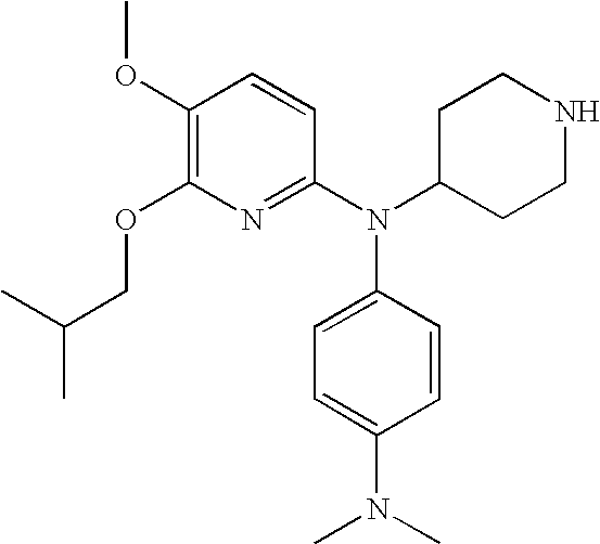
C1(N(C2=CC=C(N(C)C)C=C2)C2CCNCC2)=NC(OCC(C)C)=C(OC)C=C1
